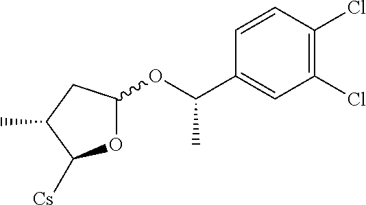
O1C(OC(C2=CC(Cl)=C(Cl)C=C2)C)CC(C)C1[Cs]
